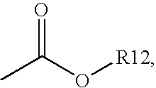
CC(O[R12])=O
